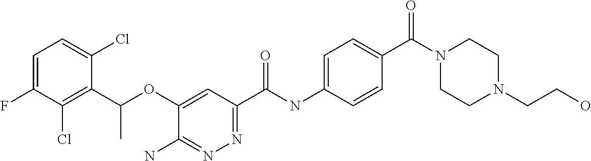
C1=C(F)C(Cl)=C(C(OC2=CC(C(NC3=CC=C(C(=O)N4CCN(CCO)CC4)C=C3)=O)=NN=C2N)C)C(Cl)=C1
